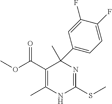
C(C1=C(C)NC(SC)=NC1(C)C1=CC=C(F)C(F)=C1)(=O)OC
